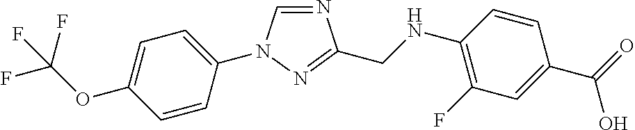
N1=CN(C2=CC=C(OC(F)(F)F)C=C2)N=C1CNC1=C(F)C=C(C(O)=O)C=C1
